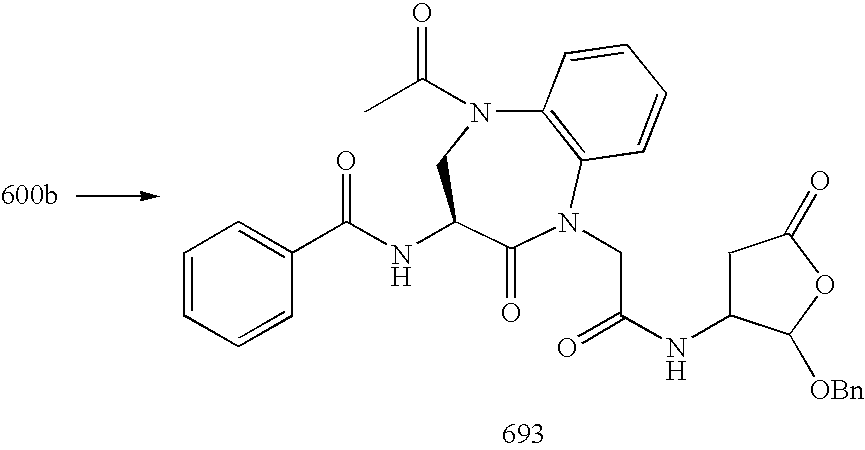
C12=C(N(CC(NC3C([OBn])OC(=O)C3)=O)C(=O)C(NC(C3=CC=CC=C3)=O)CN1C(C)=O)C=CC=C2
